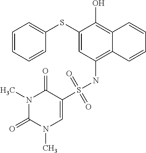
C1=CC=CC(SC2=CC(NS(C3=CN(C)C(=O)N(C)C3=O)(=O)=O)=C3C(=C2O)C=CC=C3)=C1
